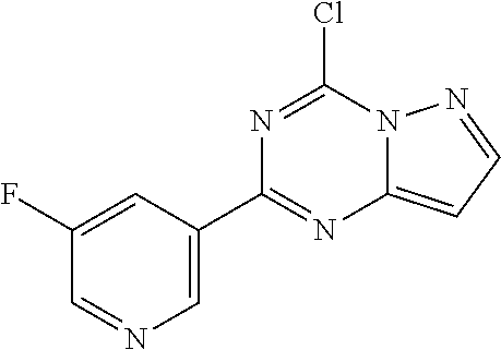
C1(F)=CC(C2=NC3=CC=NN3C(Cl)=N2)=CN=C1
